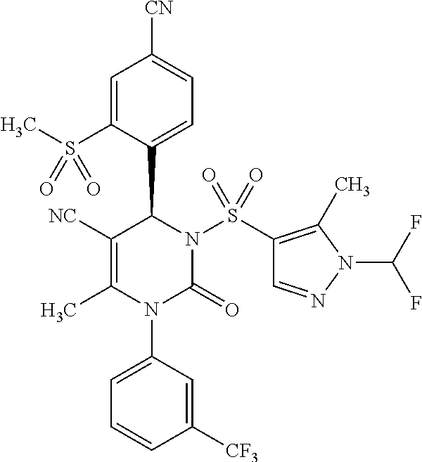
C1([NC])=C(C)N(C2=CC=CC([CF3])=C2)C(=O)N(S(C2=C(C)N(C(F)F)N=C2)(=O)=O)C1C1=CC=C([CN])C=C1S(C)(=O)=O
